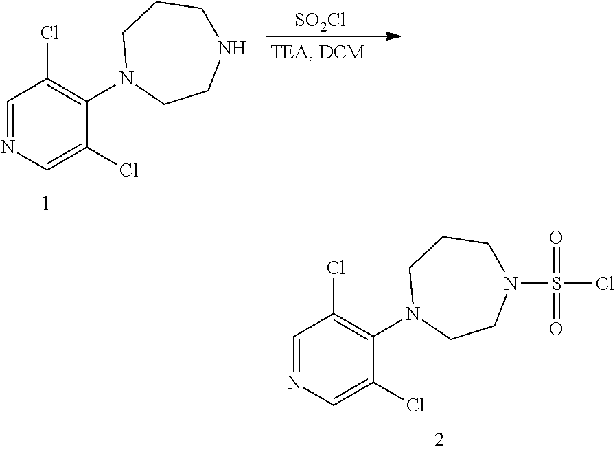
C1=NC=C(Cl)C(N2CCNCCC2)=C1Cl.[SO2Cl].C1=NC=C(Cl)C(N2CCN(S(Cl)(=O)=O)CCC2)=C1Cl
